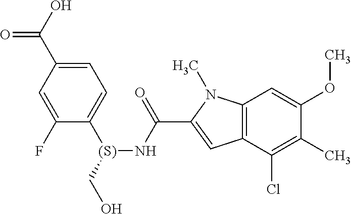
C1=C(C(O)=O)C=C(F)C([(S)](CO)NC(C2=CC3=C(N2C)C=C(OC)C(C)=C3Cl)=O)=C1
